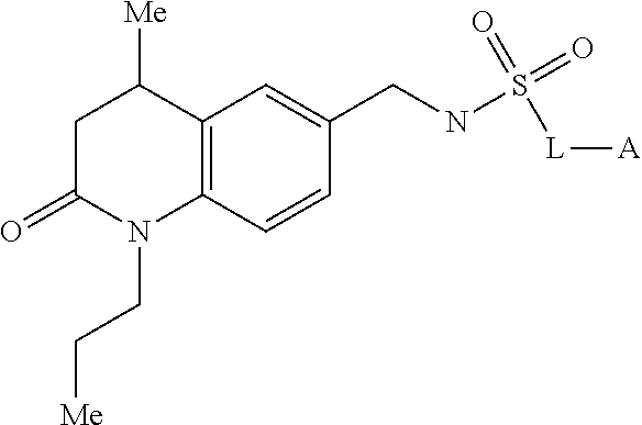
C1C(=O)N(CC[Me])C2=C(C1[Me])C=C(CNS(=O)(=O)[L][A])C=C2
